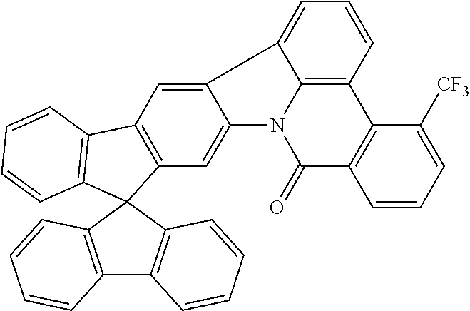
C12=CC3=C(C=C1N1C4=C(C=CC=C24)C2=C(C1=O)C=CC=C2[CF3])C1(C2=C3C=CC=C2)C2=C(C3=C1C=CC=C3)C=CC=C2
